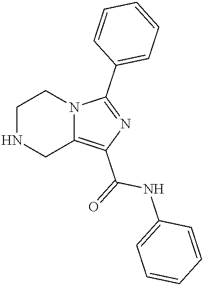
C1NCC2=C(C(=O)NC3=CC=CC=C3)N=C(C3=CC=CC=C3)N2C1
